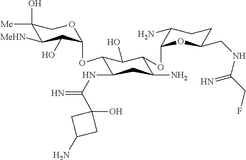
C1(O)([Me])C([MeHN])C(O)C(OC2C(NC(=N)C3(O)CC(N)C3)CC(N)C(OC3OC(CNC(CF)=N)CCC3N)C2O)OC1
